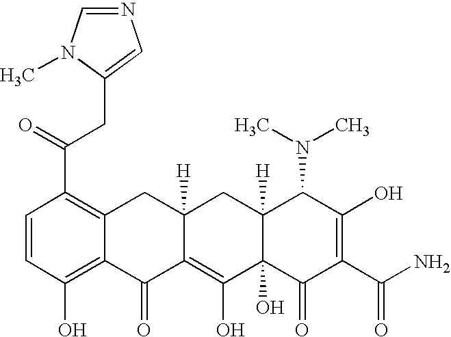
C1=CC(O)=C2C(=C1C(CC1=CN=CN1C)=O)CC1([H])C(=C(O)C3(O)C([H])(C1)C(N(C)C)C(O)=C(C(N)=O)C3=O)C2=O
